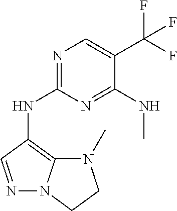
N1=C(NC2=C3N(N=C2)CCN3C)N=C(NC)C(C(F)(F)F)=C1
